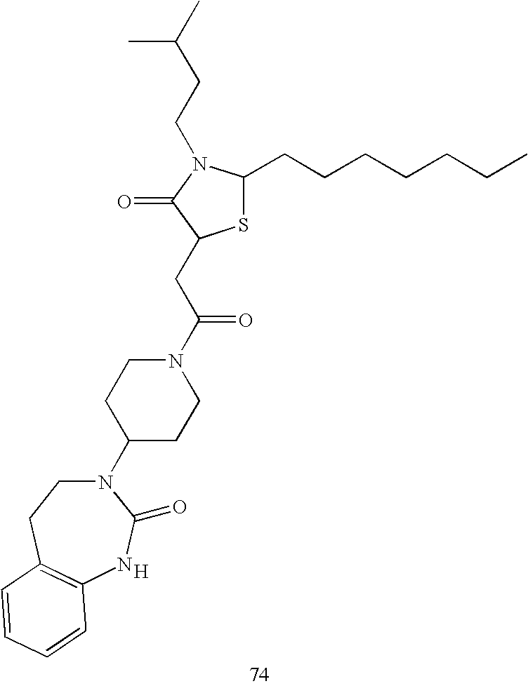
[H].C(C(N1CCC(N2CCC3=C(NC2=O)C=CC=C3)CC1)=O)C1SC(CCCCCCC)N(CCC(C)C)C1=O
